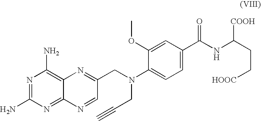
N1=C(N)N=C2C(=C1N)N=C(CN(CC#C)C1=CC=C(C(NC(CC[HOOC])[COOH])=O)C=C1OC)C=N2
